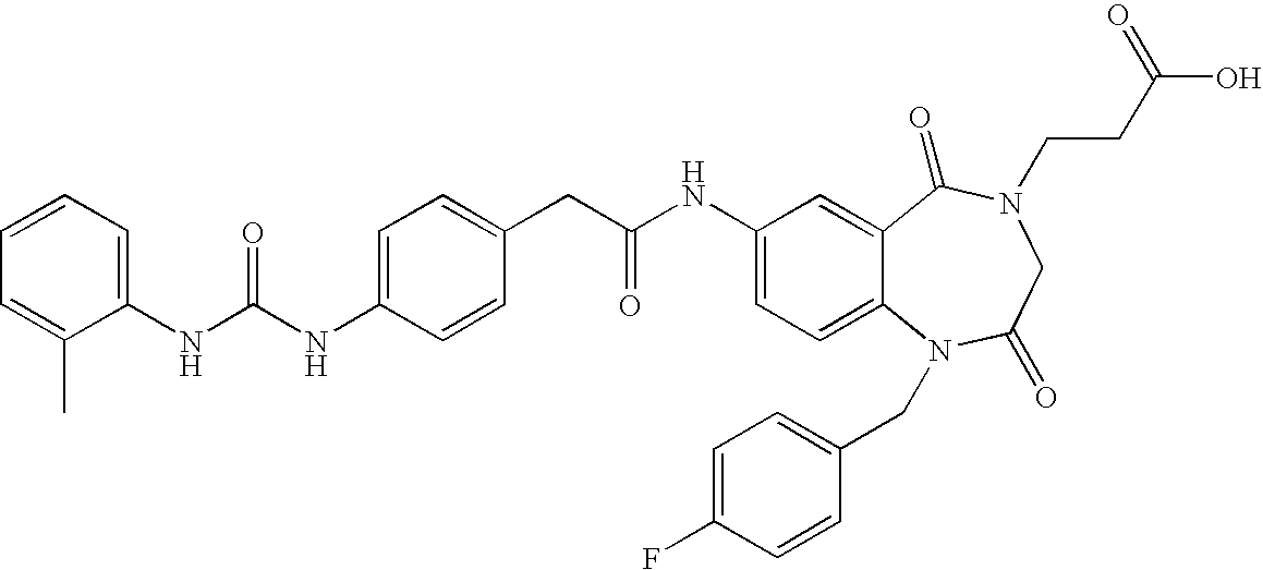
C1(NC(NC2=CC=C(CC(NC3=CC=C4C(=C3)C(=O)N(CCC(O)=O)CC(=O)N4CC3=CC=C(F)C=C3)=O)C=C2)=O)=CC=CC=C1C
